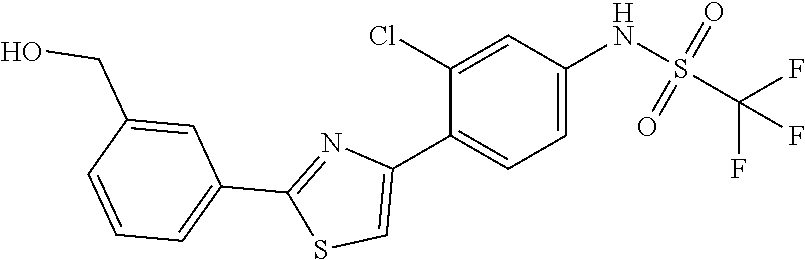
C1=C(NS(=O)(=O)C(F)(F)F)C=C(Cl)C(C2=CSC(C3=CC=CC(CO)=C3)=N2)=C1
